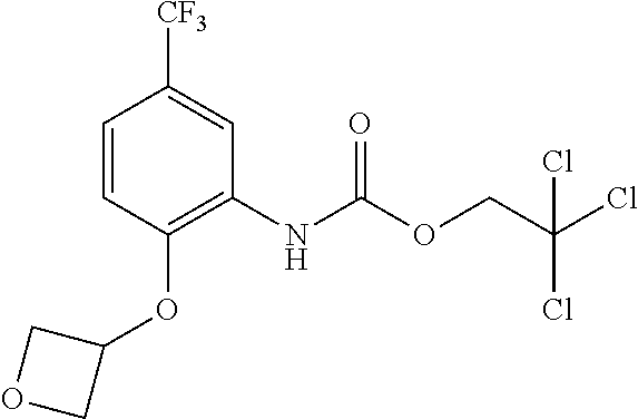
C1=CC(OC2COC2)=C(NC(OCC(Cl)(Cl)Cl)=O)C=C1[CF3]
